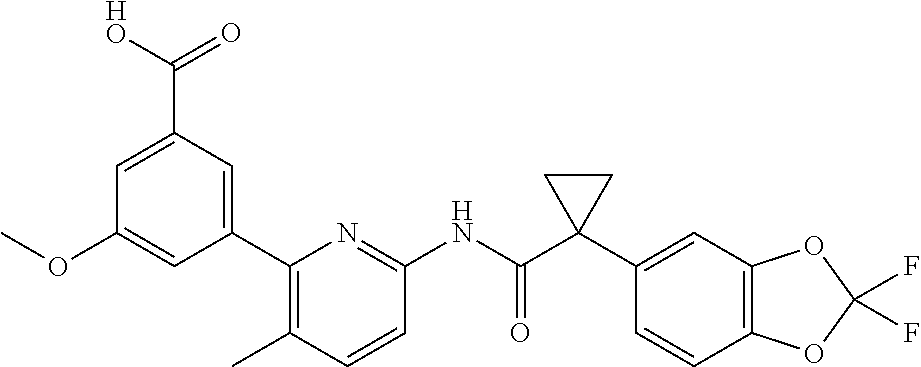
C1=C(C([HO])=O)C=C(C2=C(C)C=CC(NC(C3(C4=CC5=C(C=C4)OC(F)(F)O5)CC3)=O)=N2)C=C1OC
